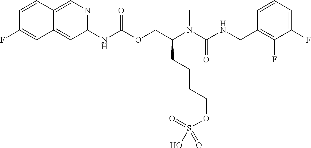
C1=CC(CNC(N(C(COC(NC2=NC=C3C(=C2)C=C(F)C=C3)=O)CCCCOS(=O)(O)=O)C)=O)=C(F)C(F)=C1
